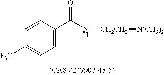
C1=CC(C(N[CH2CH2][N(CH3)2])=O)=CC=C1[F3C]
